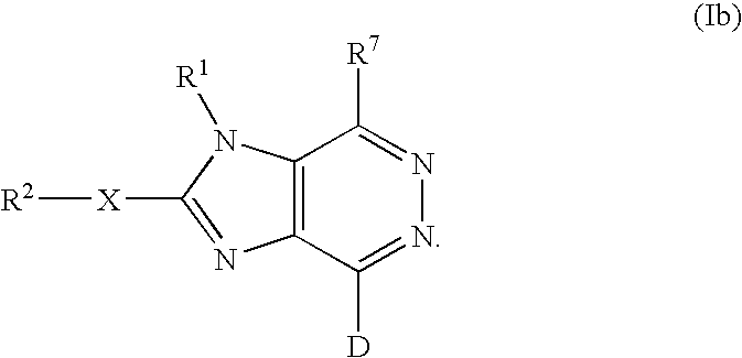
[R2][X]C1=NC2=C(N1[R1])C([R7])=NN=C2[D]
